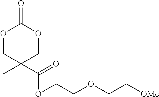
O1CC(C)(C(=O)OCCOCC[OMe])COC1=O
